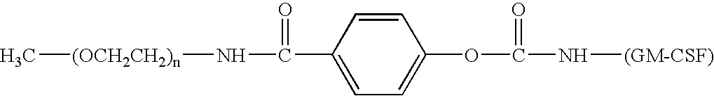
C(N[(GM-CSF)])(=O)OC1=CC=C(C(N[(OCH2CH2)n]C)=O)C=C1
